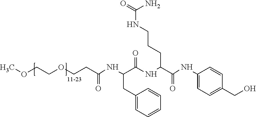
COCCOCCC(NC(C(NC(C(NC1=CC=C(CO)C=C1)=O)CCCNC(=O)N)=O)CC1=CC=CC=C1)=O.[11-23]
